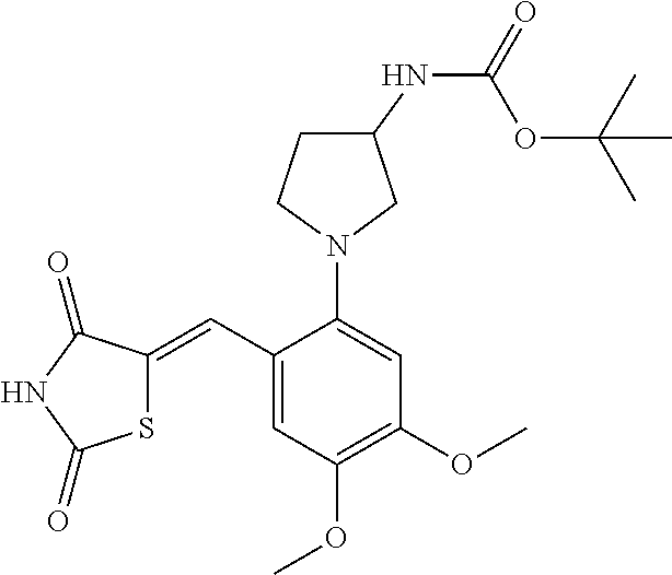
S1C(=CC2=CC(OC)=C(OC)C=C2N2CC(NC(=O)OC(C)(C)C)CC2)C(=O)NC1=O
